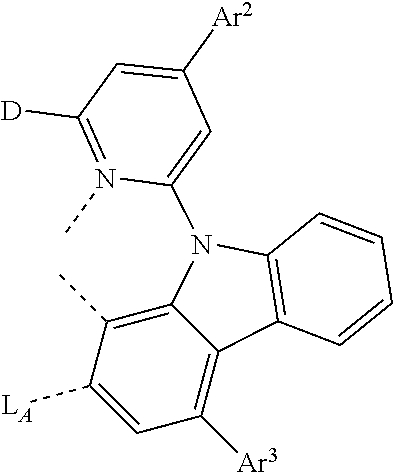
C12=C(C)C([LA])=CC([Ar3])=C1C1=C(N2C2=CC([Ar2])=CC([D])=N2C)C=CC=C1
